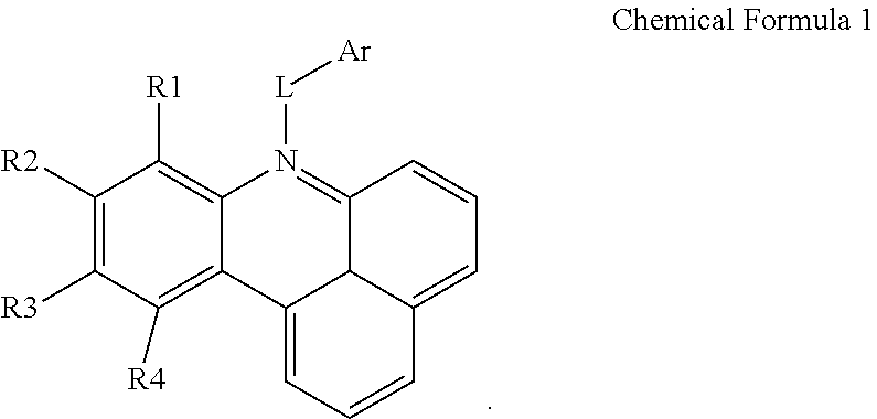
C1([R2])=C([R3])C([R4])=C2C(=C1[R1])N([L][Ar])=C1C3C2=CC=CC3=CC=C1
